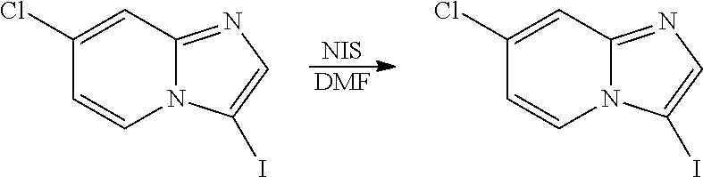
[NIS].[DMF].C1(Cl)=CC2=NC=C(I)N2C=C1.C1(Cl)=CC2=NC=C(I)N2C=C1
